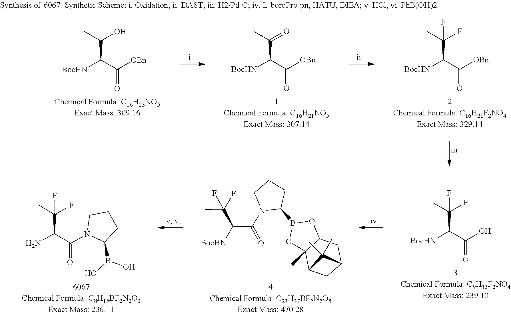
C(C(C([OBn])=O)[BocHN])(C)O.C(C(C([OBn])=O)[BocHN])(C)=O.C(C(C([OBn])=O)[BocHN])(C)(F)F.C(C(C(O)=O)[BocHN])(C)(F)F.C(C(C(N1C(B(O)O)CCC1)=O)N)(C)(F)F.C(C(C(N1C(B2OC3(C)C(O2)CC2CC3C2(C)C)CCC1)=O)[BocHN])(C)(F)F
